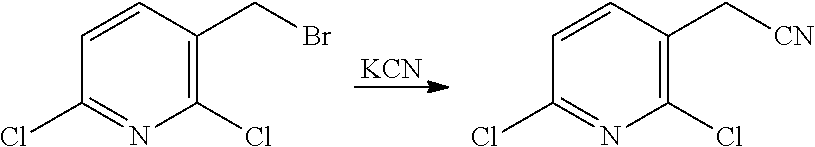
[KCN].C1=CC(CBr)=C(Cl)N=C1Cl.C1=CC(C[CN])=C(Cl)N=C1Cl
